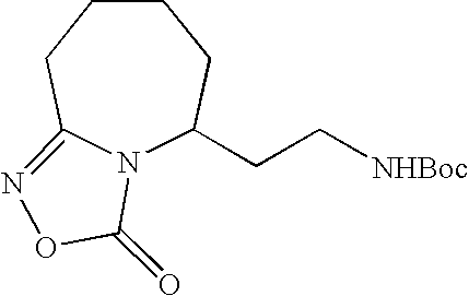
N12C(CC[NHBoc])CCCCC1=NOC2=O
